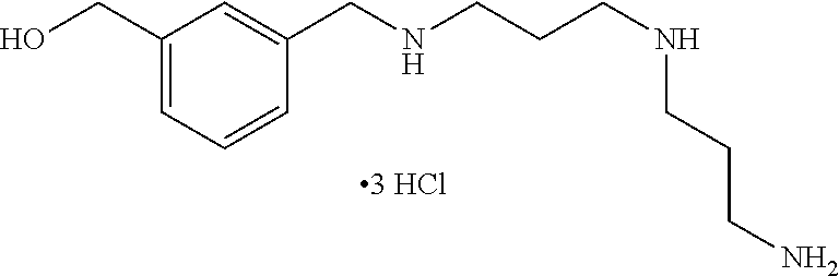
C1(CO)=CC=CC(CNCCCNCCCN)=C1
